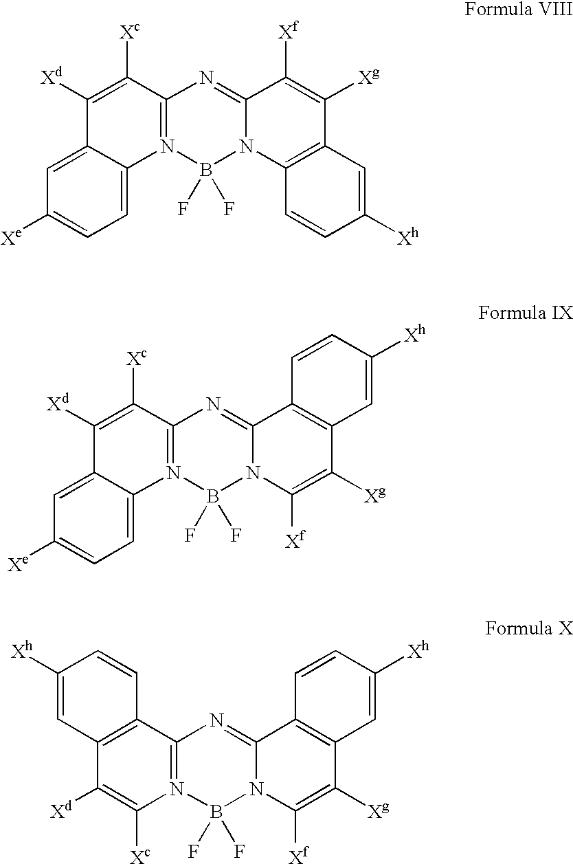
C1=C2C(=CC([Xe])=C1)C([Xd])=C([Xc])C1=N2B(F)(F)N2C(=N1)C([Xf])=C([Xg])C1=C2C=CC([Xh])=C1.C1=C2C(=CC([Xe])=C1)C([Xd])=C([Xc])C1=N2B(F)(F)N2C(=N1)C1=C(C([Xg])=C2[Xf])C=C([Xh])C=C1.[Xc]C1=C([Xd])C2=C(C3=N1B(F)(F)N1C(=N3)C3=C(C([Xg])=C1[Xf])C=C([Xh])C=C3)C=CC([Xh])=C2
